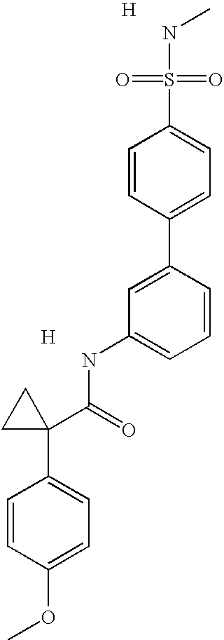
[H].C1=C(C2=CC=C(S(=O)(=O)NC)C=C2)C=CC=C1NC(C1(C2=CC=C(OC)C=C2)CC1)=O.[H]
